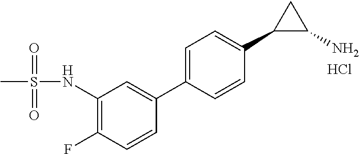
C1(NS(C)(=O)=O)=C(F)C=CC(C2=CC=C(C3C(N)C3)C=C2)=C1.Cl
